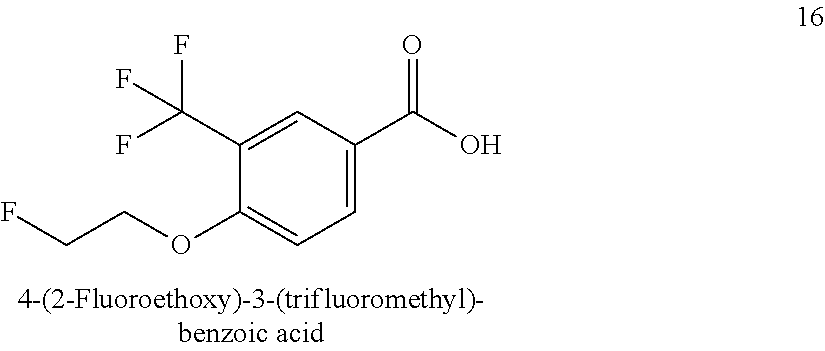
C1=C(C(=O)O)C=C(C(F)(F)F)C(OCCF)=C1
